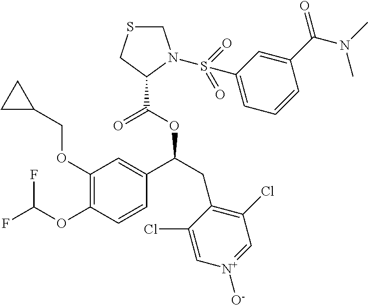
C1(OCC2CC2)=C(OC(F)F)C=CC(C(CC2=C(Cl)C=[N+]([O-])C=C2Cl)OC(=O)C2N(S(C3=CC=CC(C(N(C)C)=O)=C3)(=O)=O)CSC2)=C1
